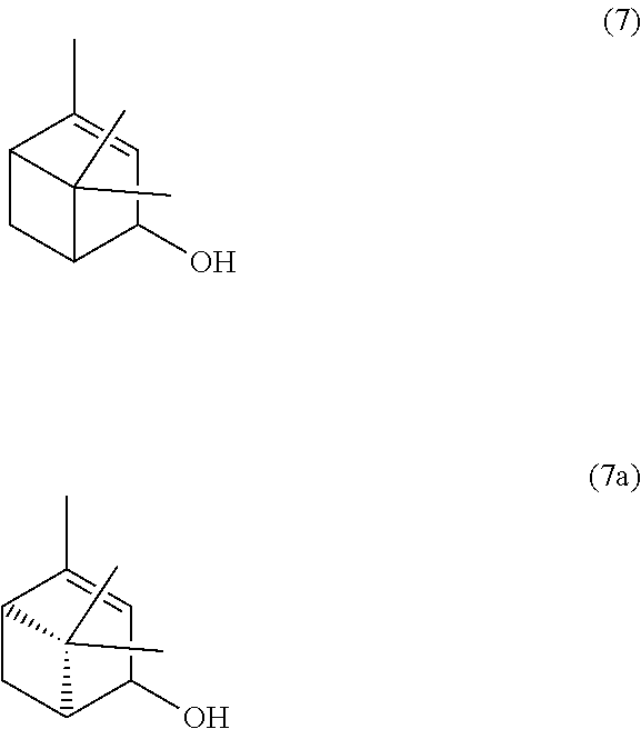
CC1=CC(O)C2CC1C2(C)C.CC1=CC(O)C2CC1C2(C)C
